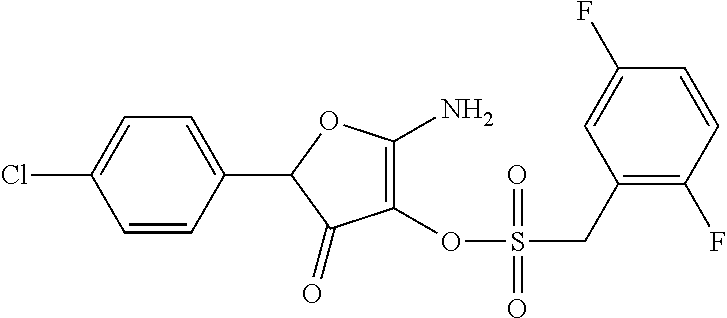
C1(=O)C(OS(CC2=C(F)C=CC(F)=C2)(=O)=O)=C(N)OC1C1=CC=C(Cl)C=C1
